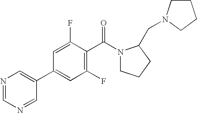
C1=NC=C(C2=CC(F)=C(C(=O)N3CCCC3CN3CCCC3)C(F)=C2)C=N1
